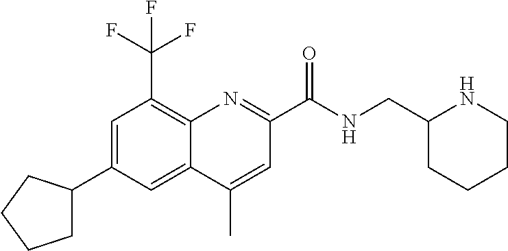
C1=C(C2CCCC2)C=C2C(=C1C(F)(F)F)N=C(C(NCC1CCCCN1)=O)C=C2C
